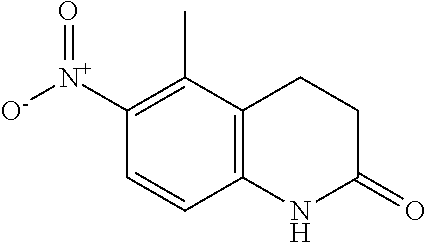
C1CC(=O)NC2=C1C(C)=C([N+]([O-])=O)C=C2
